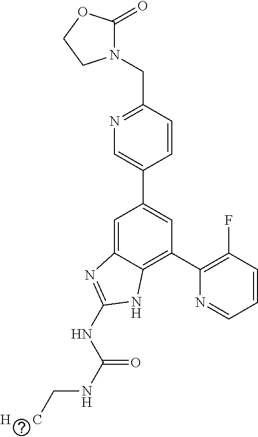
C1=CC(CN2C(=O)OCC2)=NC=C1C1=CC(C2=C(F)C=CC=N2)=C2C(=C1)N=C(NC(NC[H      C])=O)N2
